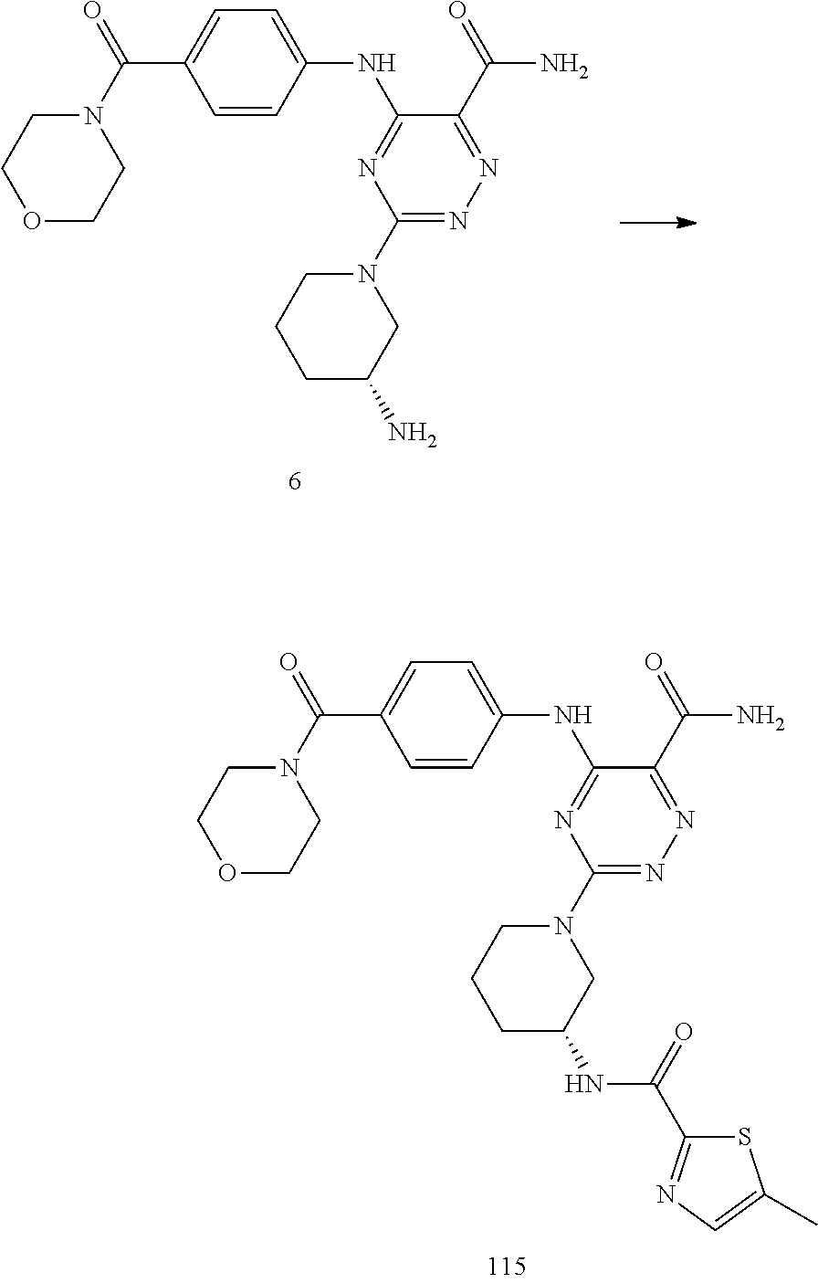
N(C1=NC(N2CCCC(NC(C3=NC=C(C)S3)=O)C2)=NN=C1C(=O)N)C1=CC=C(C(N2CCOCC2)=O)C=C1.N(C1=NC(N2CCCC(N)C2)=NN=C1C(=O)N)C1=CC=C(C(N2CCOCC2)=O)C=C1
